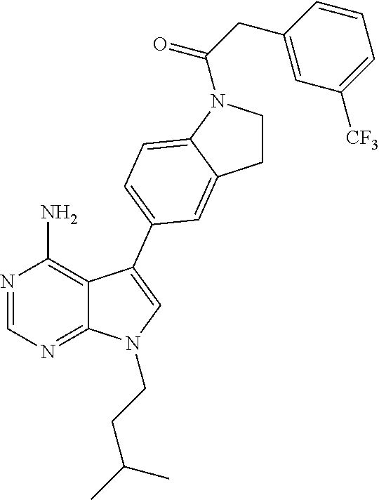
N1=CN=C2C(=C1N)C(C1=CC=C3N(C(CC4=CC([CF3])=CC=C4)=O)CCC3=C1)=CN2CCC(C)C
